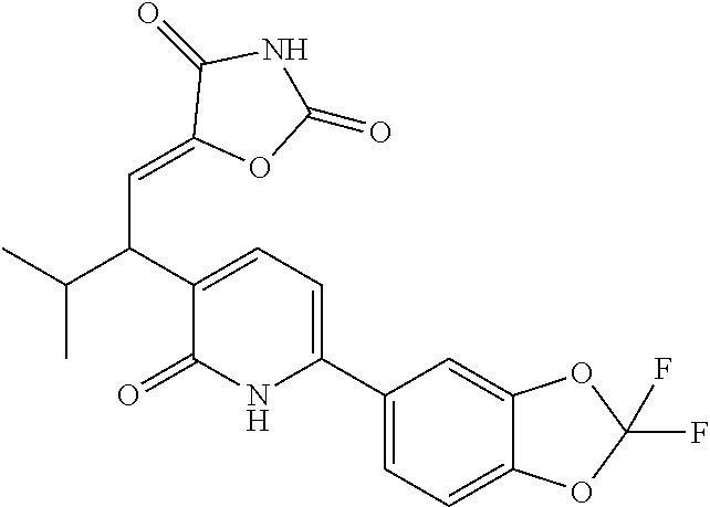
C1(C2=CC=C(C(C(C)C)C=C3OC(=O)NC3=O)C(=O)N2)=CC=C2C(=C1)OC(F)(F)O2
